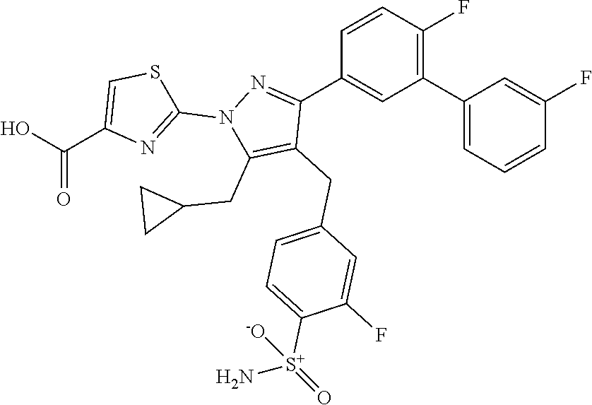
C1(C2=CC=CC(F)=C2)=C(F)C=CC(C2=NN(C3=NC(C(O)=O)=CS3)C(CC3CC3)=C2CC2=CC=C([S+](N)(=O)[-O])C(F)=C2)=C1
